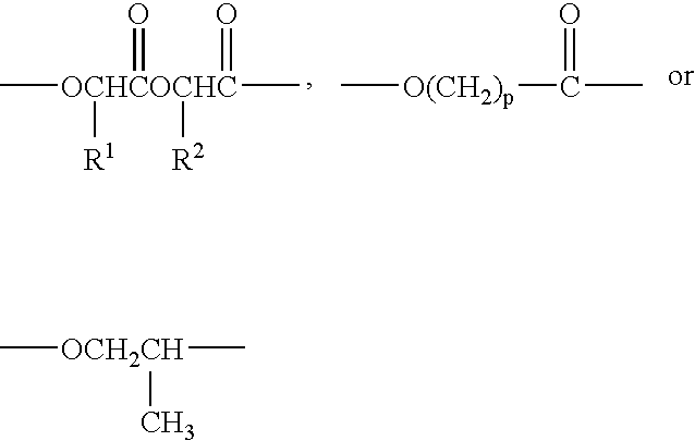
C[OCHCOCHC](C)(=O)(=O)([R2])[R1].C[O(CH2)p]C(C)=O.C[OCH2CH](C)C
